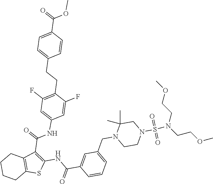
COC(C1=CC=C(CCC2=C(F)C=C(NC(C3=C(NC(C4=CC(CN5CCN(S(N(CCOC)CCOC)(=O)=O)CC5(C)C)=CC=C4)=O)SC4=C3CCCC4)=O)C=C2F)C=C1)=O
